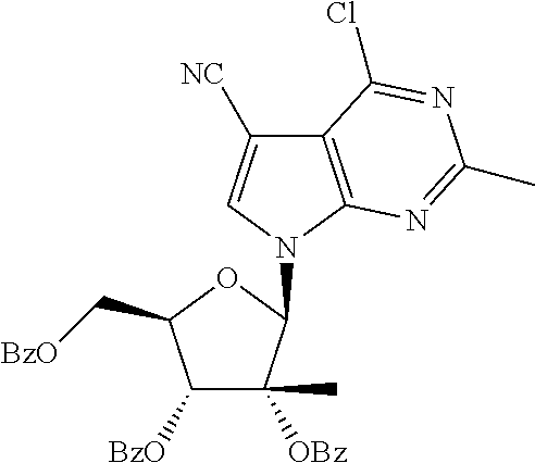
C1([BzO])C([OBz])(C)C(N2C=C([NC])C3=C2N=C(C)N=C3Cl)OC1C[BzO]
